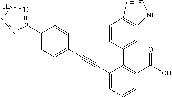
N1=NC(C2=CC=C(C#CC3=CC=CC(C(=O)O)=C3C3=CC4=C(C=C3)C=CN4)C=C2)=NN1
